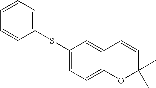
C1(SC2=CC=CC=C2)=CC=C2C(=C1)C=CC(C)(C)O2
